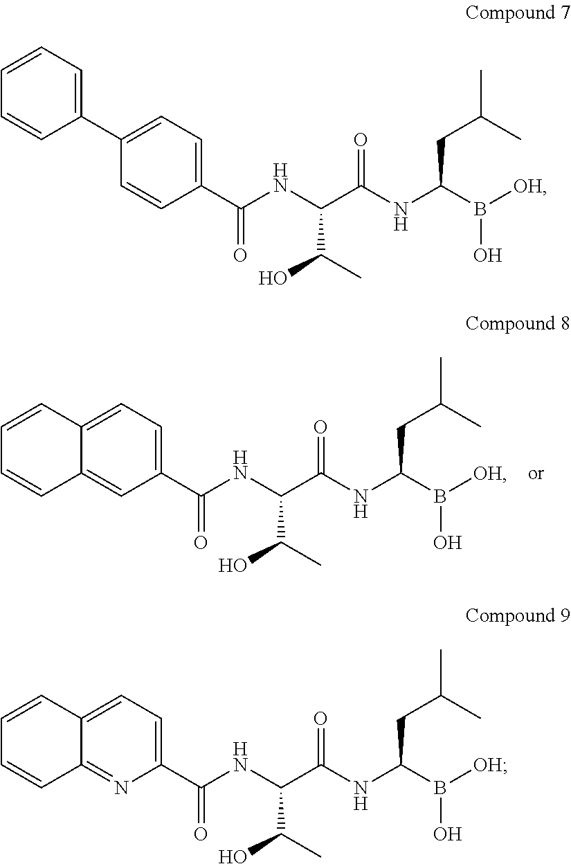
C1(C(=O)NC(C(=O)NC(B(O)[OH])CC(C)C)C(O)C)=CC=C2C(=C1)C=CC=C2.C1(C(=O)NC(C(=O)NC(B(O)[OH])CC(C)C)C(O)C)=CC=C(C2=CC=CC=C2)C=C1.C1(C(=O)NC(C(=O)NC(B(O)[OH])CC(C)C)C(O)C)=CC=C2C(=N1)C=CC=C2
